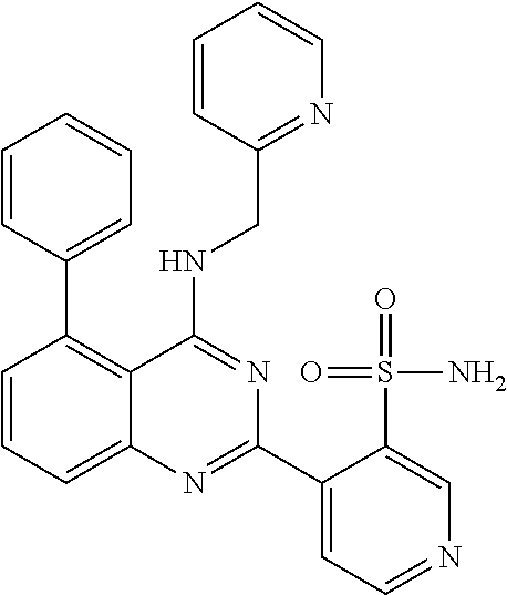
C1=CC(C2=C3C(=CC=C2)N=C(C2=CC=NC=C2S(=O)(N)=O)N=C3NCC2=NC=CC=C2)=CC=C1
